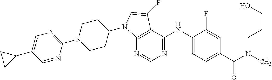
N1=CN=C(NC2=CC=C(C(N(C)CCCO)=O)C=C2F)C2=C1N(C1CCN(C3=NC=C(C4CC4)C=N3)CC1)C=C2F
